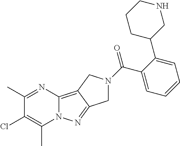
C1(C)=NC2=C3C(=NN2C(C)=C1Cl)CN(C(C1=CC=CC=C1C1CNCCC1)=O)C3
